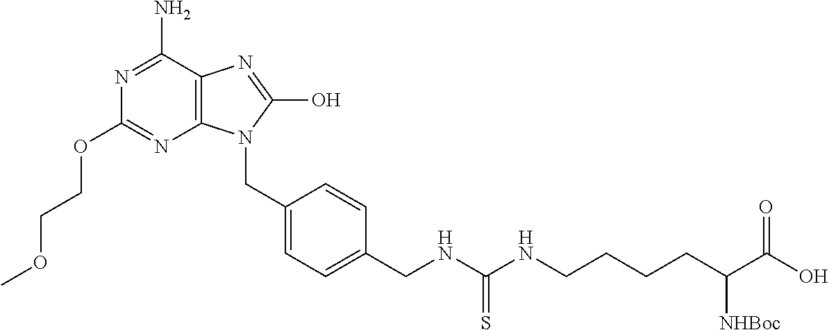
N1=C(N)C2=C(N=C1OCCOC)N(CC1=CC=C(CNC(NCCCCC(C(O)=O)[NHBoc])=S)C=C1)C(O)=N2
